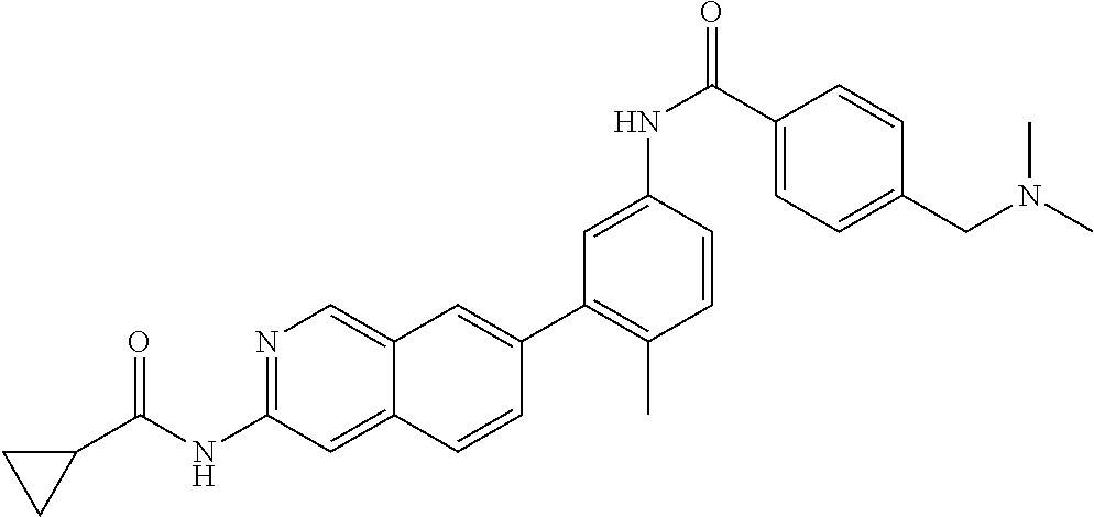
N1=C(NC(C2CC2)=O)C=C2C(=C1)C=C(C1=C(C)C=CC(NC(=O)C3=CC=C(CN(C)C)C=C3)=C1)C=C2
